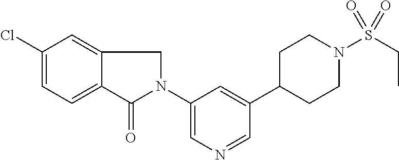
C1(N2CC3=CC(Cl)=CC=C3C2=O)=CN=CC(C2CCN(S(CC)(=O)=O)CC2)=C1
